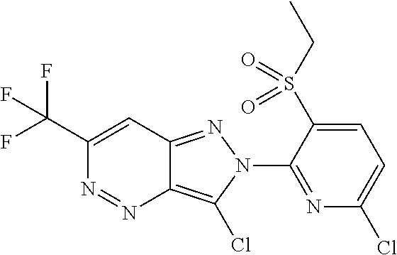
C1(C(F)(F)F)=CC2=NN(C3=NC(Cl)=CC=C3S(CC)(=O)=O)C(Cl)=C2N=N1
